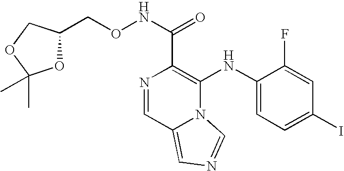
N1=CC2=CN=CN2C(NC2=CC=C(I)C=C2F)=C1C(NOCC1OC(C)(C)OC1)=O
